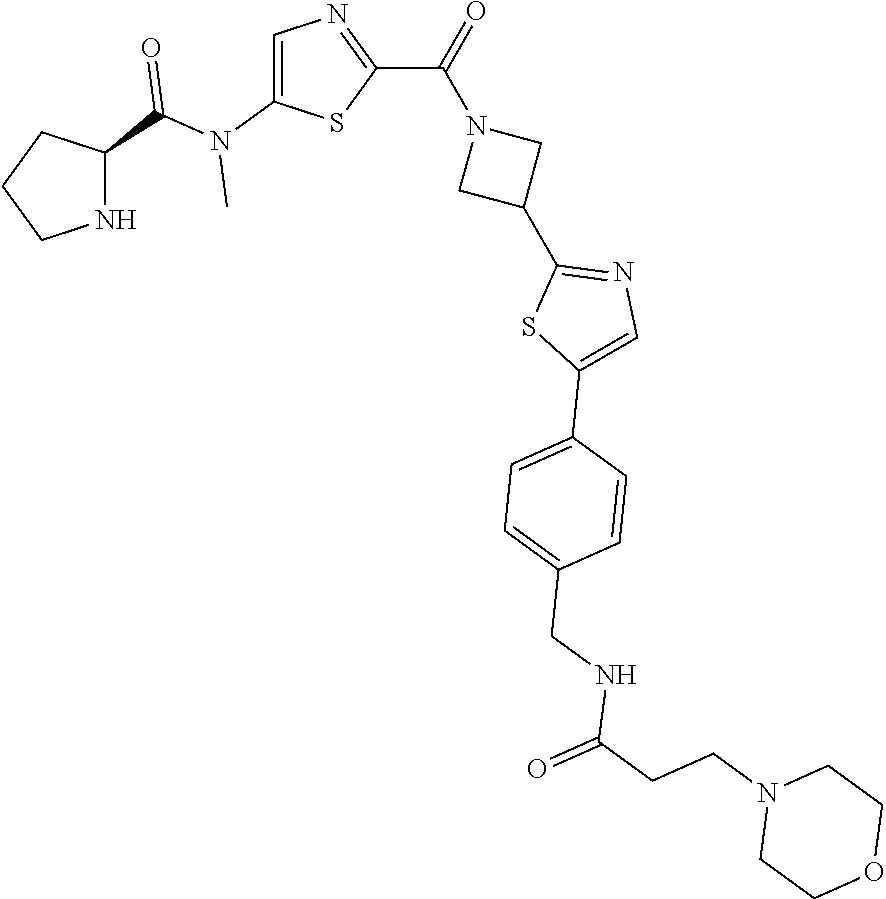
C1CNC(C(N(C2=CN=C(C(=O)N3CC(C4=NC=C(C5=CC=C(CNC(CCN6CCOCC6)=O)C=C5)S4)C3)S2)C)=O)C1
